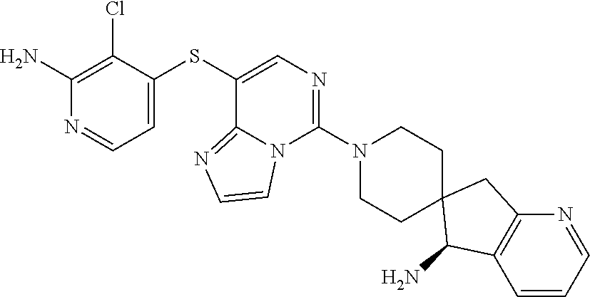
C1=C(SC2=CN=C(N3CCC4(CC3)C(N)C3=C(C4)N=CC=C3)N3C2=NC=C3)C(Cl)=C(N)N=C1
